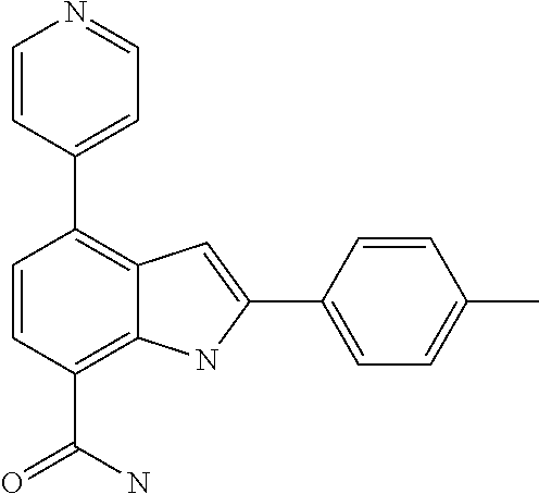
C1(C2=CC=NC=C2)=C2C(=C(C(N)=O)C=C1)NC(C1=CC=C(C)C=C1)=C2
